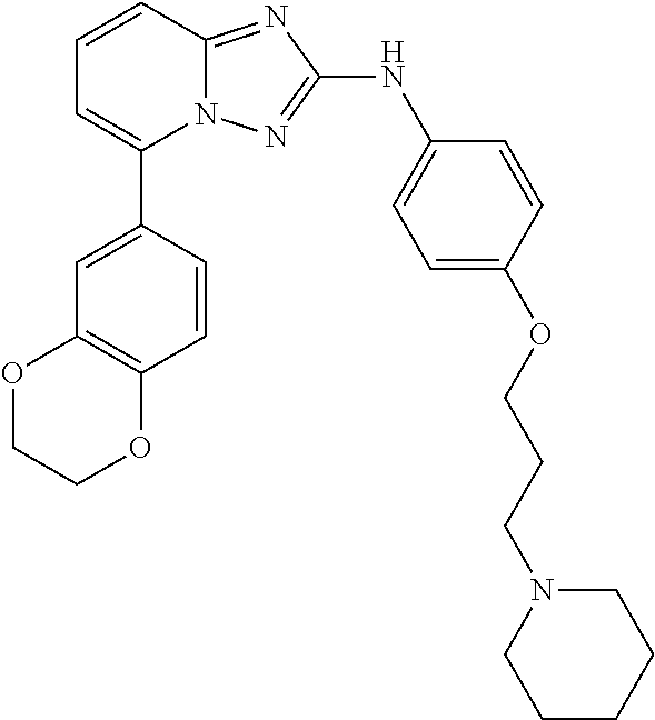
C1=CC2=NC(NC3=CC=C(OCCCN4CCCCC4)C=C3)=NN2C(C2=CC3=C(C=C2)OCCO3)=C1
